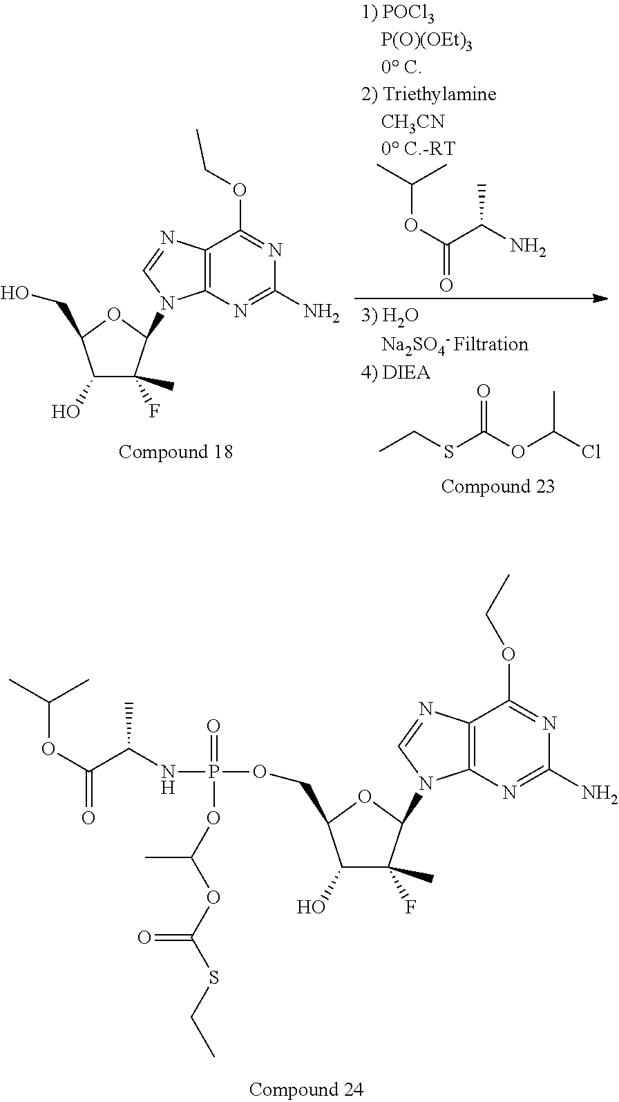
CC(OC(=O)C(N)C)C.CCSC(OC(Cl)C)=O.C1(O)C(F)(C)C(N2C3=C(C(OCC)=NC(N)=N3)N=C2)OC1CO.C1(O)C(F)(C)C(N2C3=C(C(OCC)=NC(N)=N3)N=C2)OC1COP(NC(C(OC(C)C)=O)C)(=O)OC(OC(SCC)=O)C
